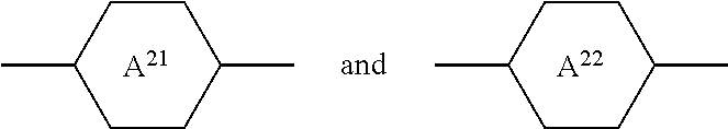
C1CC(C)CCC1C.[A21].CC1CCC(C)CC1.[A22]
